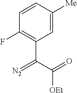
C1=C([Me])C=CC(F)=C1C(C(=O)[OEt])=[N2]
